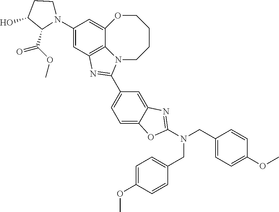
C1=C2C(=CC(C3=NC4=C5C(=CC(N6CCC(O)C6C(OC)=O)=C4)OCCCCN53)=C1)N=C(N(CC1=CC=C(OC)C=C1)CC1=CC=C(OC)C=C1)O2
